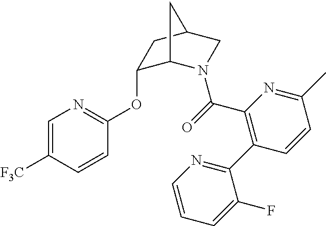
C1(OC2=NC=C([F3C])C=C2)C2N(C(=O)C3=C(C4=NC=CC=C4F)C=CC(C)=N3)CC(C1)C2
